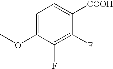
C1=C(OC)C(F)=C(F)C([COOH])=C1
